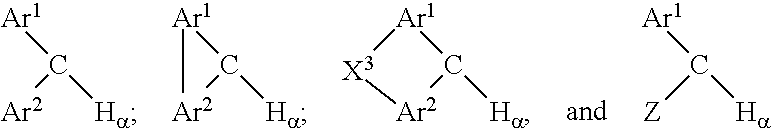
C([Ar2])([Ha])[Ar1].C1([Ha])[Ar2][Ar1]1.C1([Ha])[Ar2][X3][Ar1]1.C([Z])([Ha])[Ar1]
